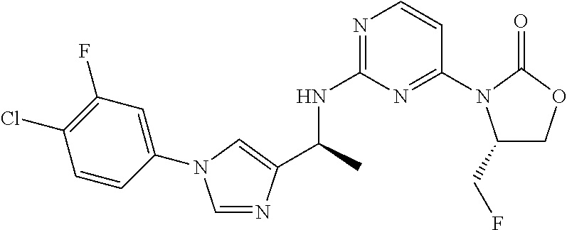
C1(CF)COC(=O)N1C1=NC(NC(C)C2=CN(C3=CC(F)=C(Cl)C=C3)C=N2)=NC=C1
